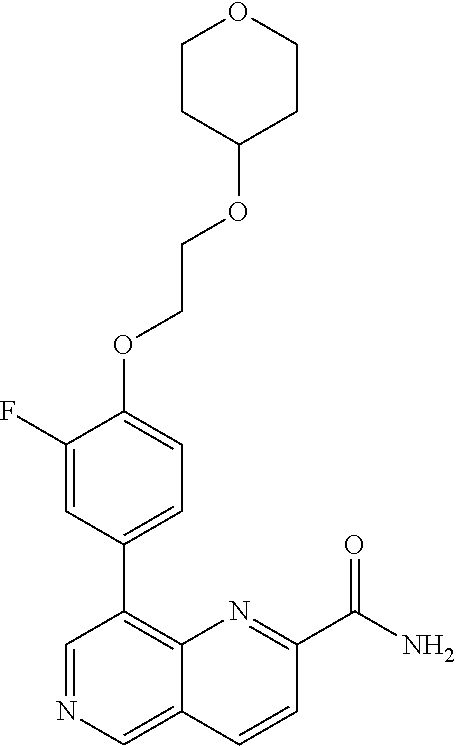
C1(OCCOC2CCOCC2)=CC=C(C2=C3C(=CN=C2)C=CC(C(N)=O)=N3)C=C1F
